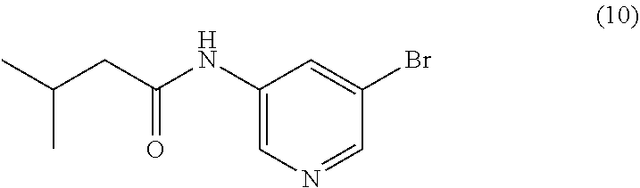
CC(CC(NC1=CN=CC(Br)=C1)=O)C
